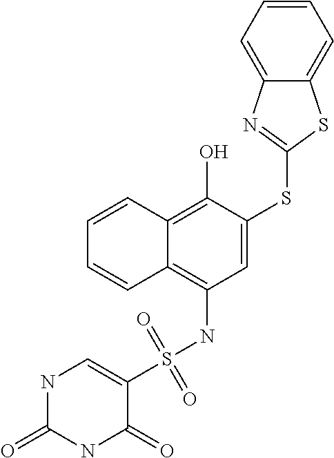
C1=C(SC2=NC3=CC=CC=C3S2)C(O)=C2C(=C1NS(C1=CNC(=O)NC1=O)(=O)=O)C=CC=C2
